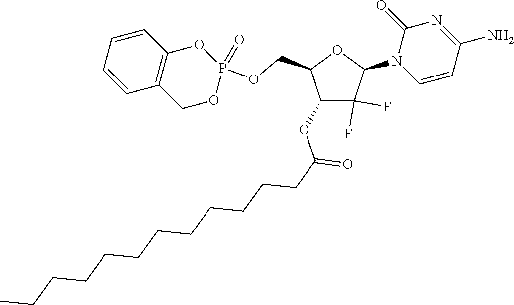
C1(OC(CCCCCCCCCCCC)=O)C(F)(F)C(N2C=CC(N)=NC2=O)OC1COP1(=O)OCC2=C(O1)C=CC=C2
